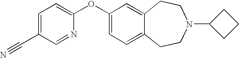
C1=C(C#N)C=NC(OC2=CC=C3C(=C2)CCN(C2CCC2)CC3)=C1
